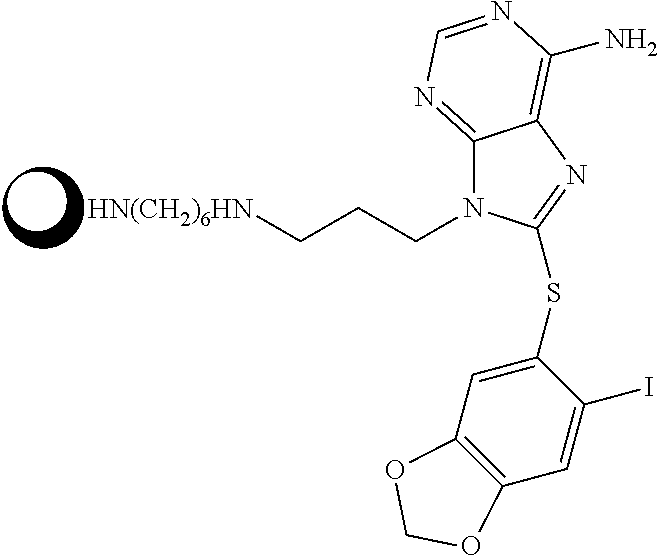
C12=NC=NC(N)=C1N=C(SC1=CC3=C(C=C1I)OCO3)N2CCC[HN(CH2)6HN]
